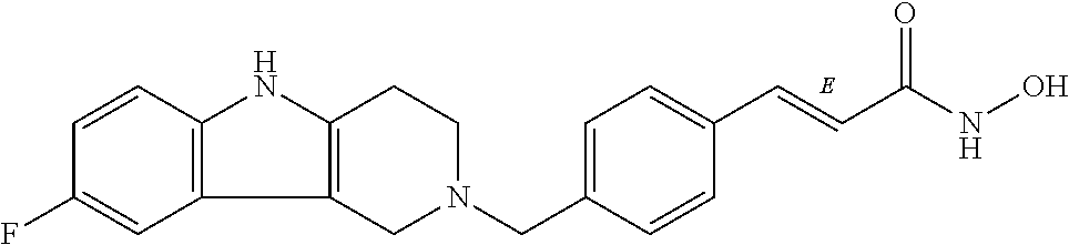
C1=C(CN2CCC3=C(C4=C(N3)C=CC(F)=C4)C2)C=CC(C=CC(NO)=O)=C1
